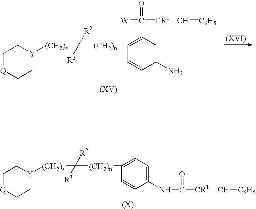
C1[Y]([(CH2)s]C([R2])([R3])[(CH2)n]C2=CC=C(NC([CR1]=C[C6H5])=O)C=C2)CC[Q]C1.C1[Y]([(CH2)s]C([R2])([R3])[(CH2)n]C2=CC=C(N)C=C2)CC[Q]C1.C([W])([CR1]=C[C6H5])=O
